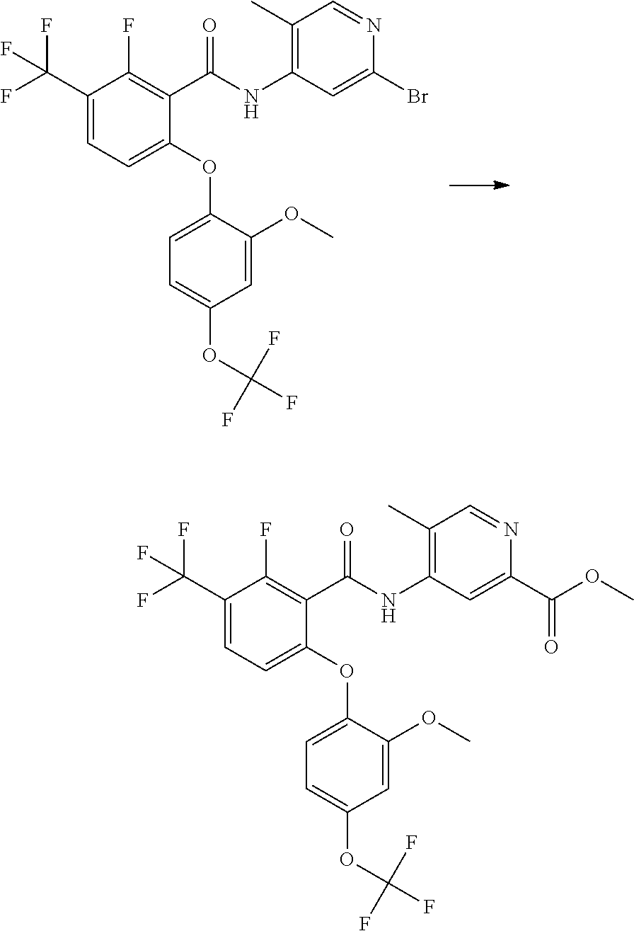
C1(F)=C(C(NC2=C(C)C=NC(Br)=C2)=O)C(OC2=CC=C(OC(F)(F)F)C=C2OC)=CC=C1C(F)(F)F.C1(F)=C(C(NC2=C(C)C=NC(C(OC)=O)=C2)=O)C(OC2=CC=C(OC(F)(F)F)C=C2OC)=CC=C1C(F)(F)F
